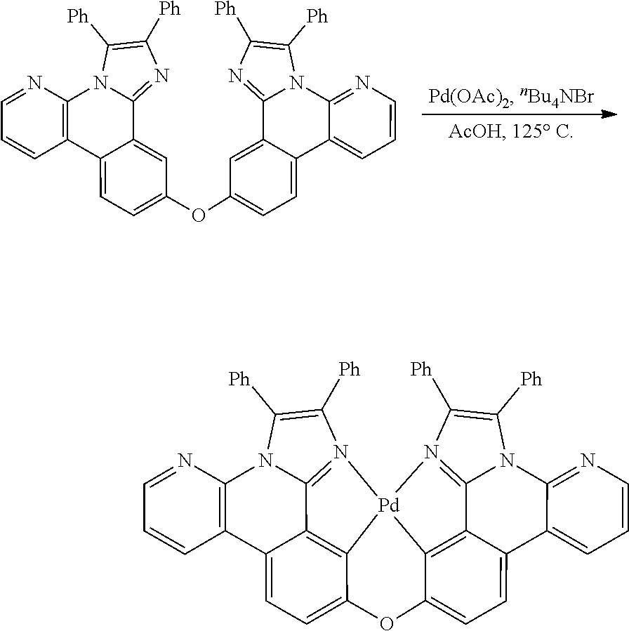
C1([Ph])=C([Ph])N=C2N1C1=NC=CC=C1C1=CC=C(OC3=CC=C4C5=C(N6C([Ph])=C([Ph])N=C6C4=C3)N=CC=C5)C=C12.C1([Ph])=C([Ph])N2=C3N1C1=NC=CC=C1C1=CC=C4C(=C13)[Pd]21N2=C3N(C([Ph])=C2[Ph])C2=C(C=CC=N2)C2=CC=C(C1=C23)O4
